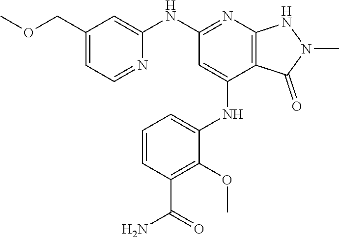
C1(NC2=NC3=C(C(NC4=CC=CC(C(N)=O)=C4OC)=C2)C(=O)N(C)N3)=CC(COC)=CC=N1
